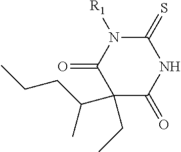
C1(CC)(C(C)CCC)C(=O)NC(=S)N([R1])C1=O
